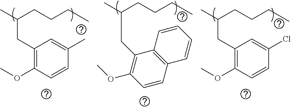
C1(CC(C)CCCC)=C(OC)C=CC(Cl)=C1.C1(CC(C)CCCC)=C(OC)C=CC2=C1C=CC=C2.C1(CC(C)CCCC)=C(OC)C=CC(C)=C1
